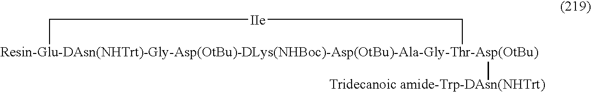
[Resin-Glu-DAsn(NHTrt)-Gly-Asp(OtBu)-DLys(NHBoc)-Asp(OtBu)-Ala-Gly-Thr-Asp(OtBu)]1([Tridecanoic amide-Trp-DAsn(NHTrt)])C[IIe]C1
